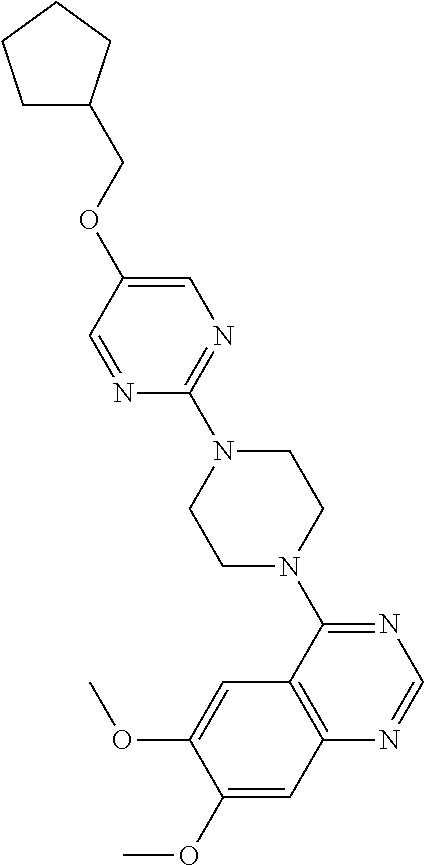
C1C(COC2=CN=C(N3CCN(C4=NC=NC5=C4C=C(OC)C(OC)=C5)CC3)N=C2)CCC1
